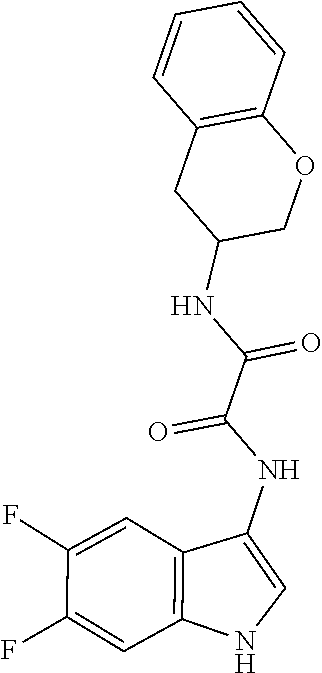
C1=CC2=C(C=C1)CC(NC(C(NC1=CNC3=C1C=C(F)C(F)=C3)=O)=O)CO2
